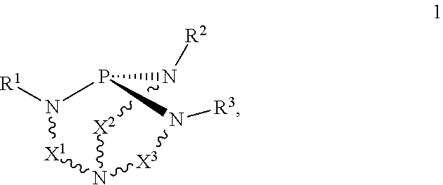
N1([R2])P2N([R1])[X1]N([X3]N2[R3])[X2]1
